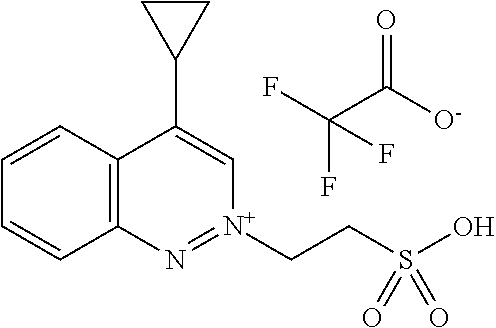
C12=C(C=CC=C1)C(C1CC1)=C[N+](CCS(O)(=O)=O)=N2.O=C(C(F)(F)F)[O-]
